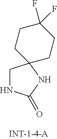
C1NC(=O)NC12CCC(F)(F)CC2
